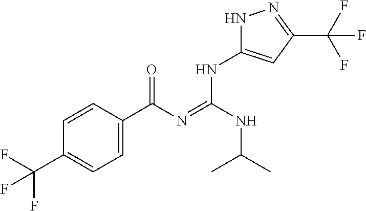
C1=CC(C(N=C(NC(C)C)NC2=CC(C(F)(F)F)=NN2)=O)=CC=C1C(F)(F)F
